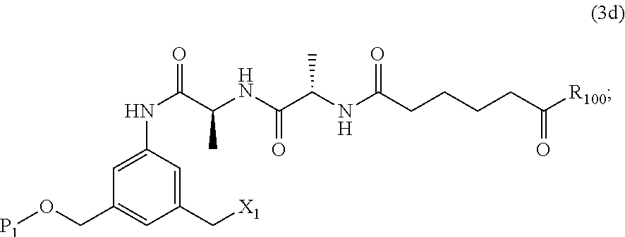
[X1]CC1=CC(NC(C(C)NC(=O)C(NC(=O)CCCCC([R100])=O)C)=O)=CC(CO[P1])=C1
